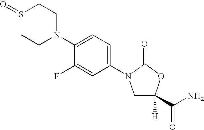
C1(N2CC([H])(C(N)=O)OC2=O)=CC=C(N2CCS(=O)CC2)C(F)=C1
